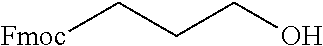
[Fmoc]CCCO
